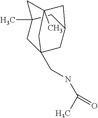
C1C2(CNC(C)=O)CC3CC1(C)CC(C)(C3)C2
